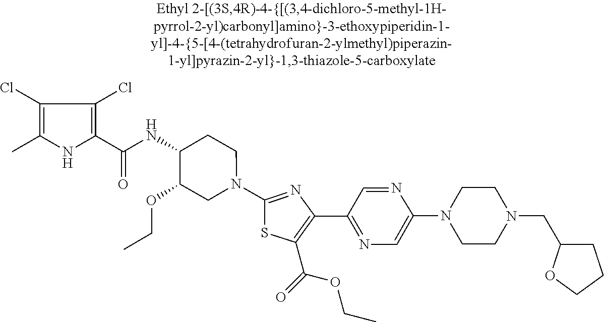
C1(C(=O)NC2C(OCC)CN(C3=NC(C4=NC=C(N5CCN(CC6CCCO6)CC5)N=C4)=C(C(=O)OCC)S3)CC2)=C(Cl)C(Cl)=C(C)N1
